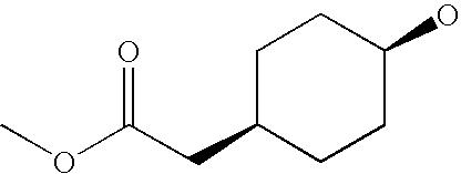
C1C(CC(OC)=O)CCC(O)C1
